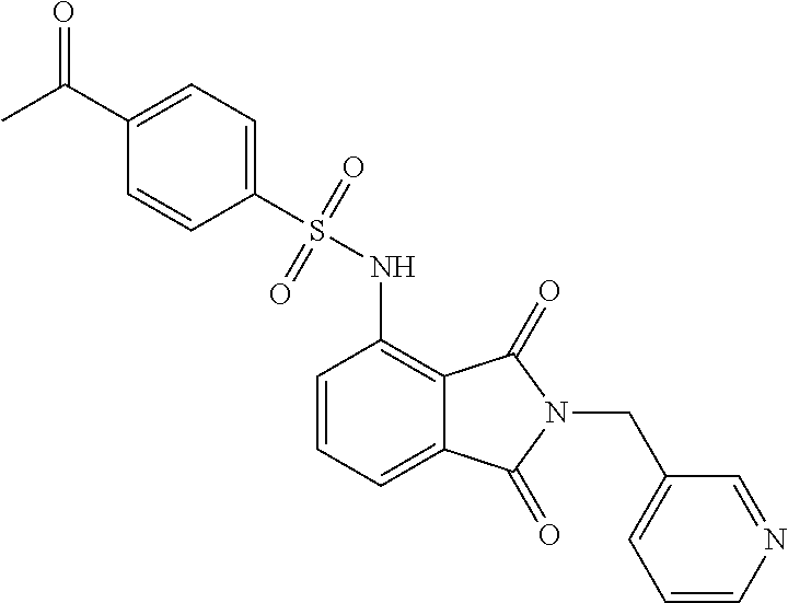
C1=CC=C2C(=C1NS(C1=CC=C(C(C)=O)C=C1)(=O)=O)C(=O)N(CC1=CC=CN=C1)C2=O
